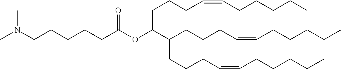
CN(CCCCCC(OC(C(CCCC=CCCCCC)CCCC=CCCCCC)CCCC=CCCCCC)=O)C
